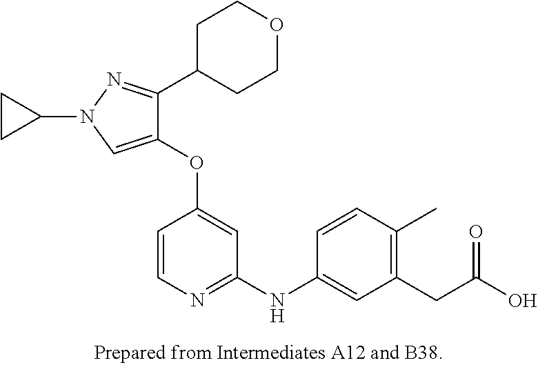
C1(OC2=CC(NC3=CC(CC(O)=O)=C(C)C=C3)=NC=C2)=CN(C2CC2)N=C1C1CCOCC1
